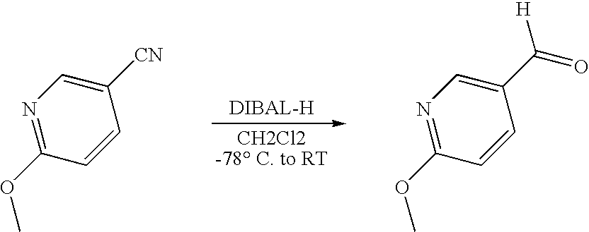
N1=C(OC)C=CC([CN])=C1.N1=C(OC)C=CC(C(=O)[H])=C1
